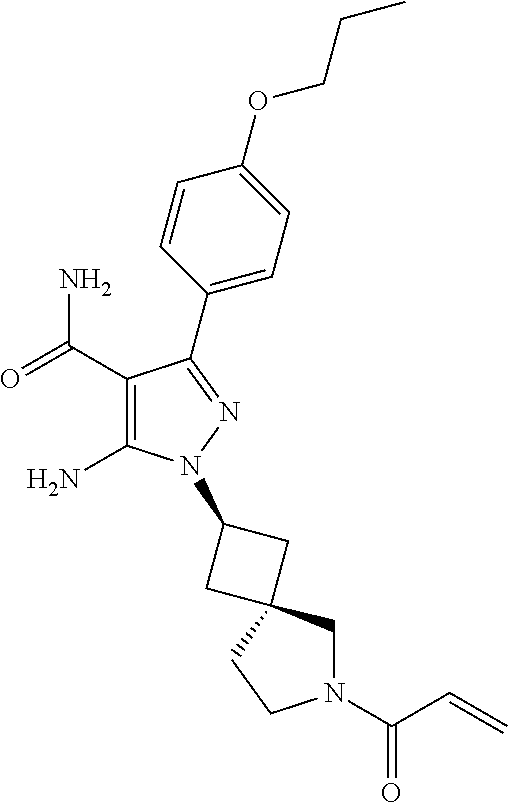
C1(C(=O)N)=C(N)N(C2CC3(CN(C(=O)C=C)CC3)C2)N=C1C1=CC=C(OCCC)C=C1
